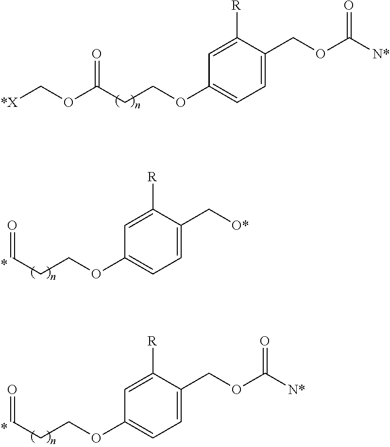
[*X]COC(CCOC1=CC=C(COC([N*])=O)C([R])=C1)=O.C(CCOC1=CC=C(C[O*])C([R])=C1)=O.C(CCOC1=CC=C(COC([N*])=O)C([R])=C1)=O
